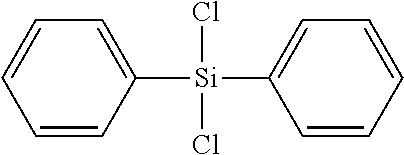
C1=CC=CC([Si](C2=CC=CC=C2)(Cl)Cl)=C1
